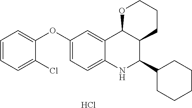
C12=CC(OC3=CC=CC=C3Cl)=CC=C1NC(C1CCCCC1)C1C2OCCC1.Cl
